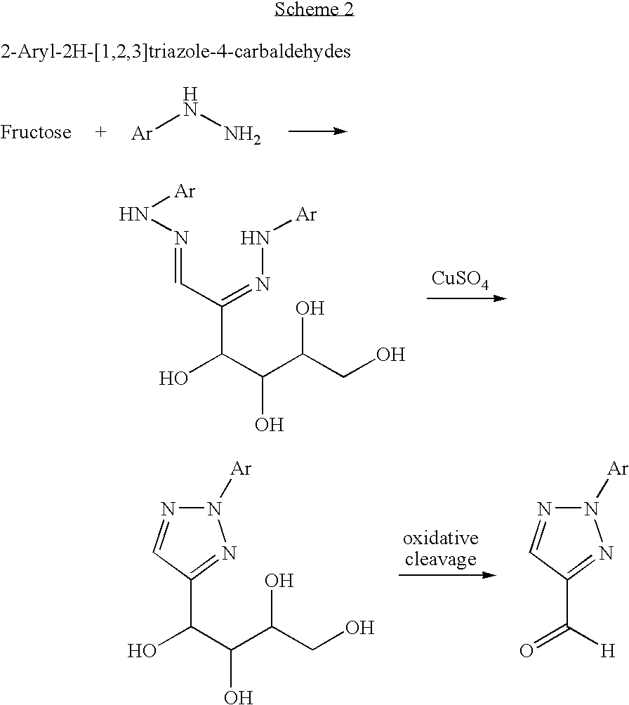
OC(C(C(CO)O)O)C(C=NN[Ar])=NN[Ar].[CuSO4].[Ar]NN.N1([Ar])N=CC(C(C(C(CO)O)O)O)=N1.N1([Ar])N=CC(C([H])=O)=N1
